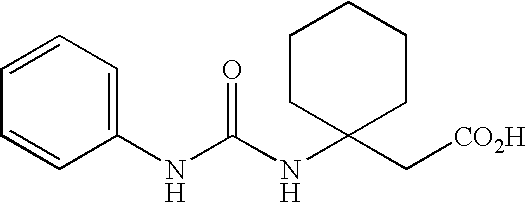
C1(NC(NC2(C[CO2H])CCCCC2)=O)=CC=CC=C1
